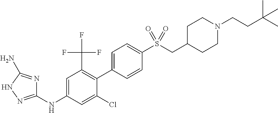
C1(NC2=CC(C(F)(F)F)=C(C3=CC=C(S(CC4CCN(CCC(C)(C)C)CC4)(=O)=O)C=C3)C(Cl)=C2)=NNC(N)=N1
